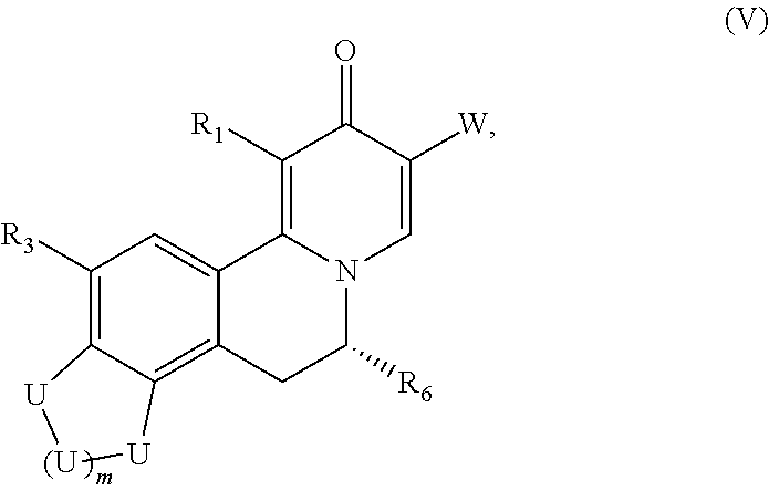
C1([R3])=C2C(=C3C(=C1)C1=C([R1])C(=O)C([W])=CN1C([R6])C3)[U][(U][U]2
